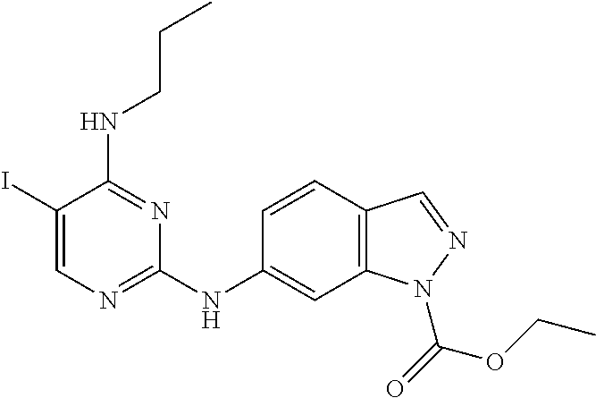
C1(I)=CN=C(NC2=CC3=C(C=C2)C=NN3C(=O)OCC)N=C1NCCC
